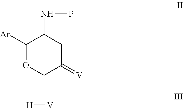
C1([Ar])OCC(=[V])CC1NP.[H][V]
